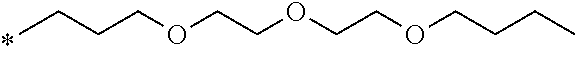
CCCCOCCOCCOCCCC
